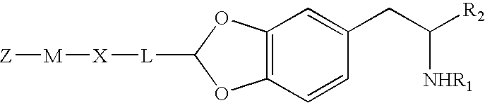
C12=C(C=CC(CC([R2])[NHR1])=C1)OC([L][X][M][Z])O2
